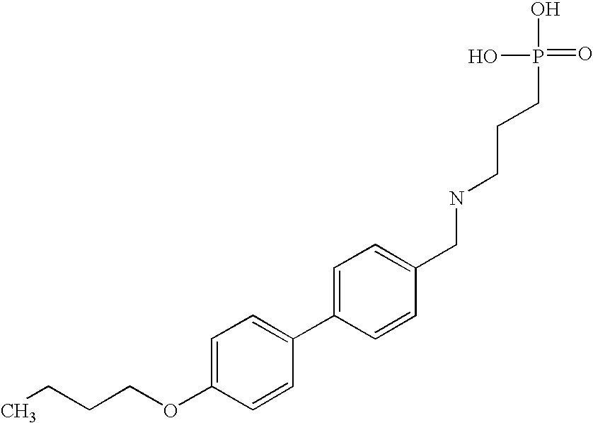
C1(C2=CC=C(OCCCC)C=C2)=CC=C(CNCCCP(=O)(O)O)C=C1
